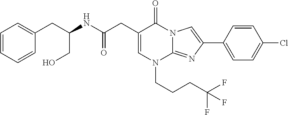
C1=C(CC(NC(CC2=CC=CC=C2)CO)=O)C(=O)N2C(=NC(C3=CC=C(Cl)C=C3)=C2)N1CCCC(F)(F)F
